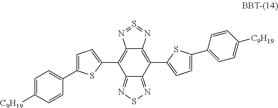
C1=C(C2=CC=C([C9H19])C=C2)SC(C2=C3C(=C(C4=CC=C(C5=CC=C([C9H19])C=C5)S4)C4=NSN=C24)N=S=N3)=C1
